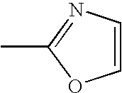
CC1=NC=CO1
